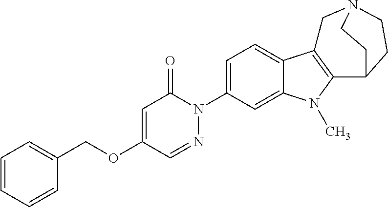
C1=CC=CC(COC2=CC(=O)N(C3=CC=C4C(=C3)N(C)C3=C4CN4CCC3CC4)N=C2)=C1
